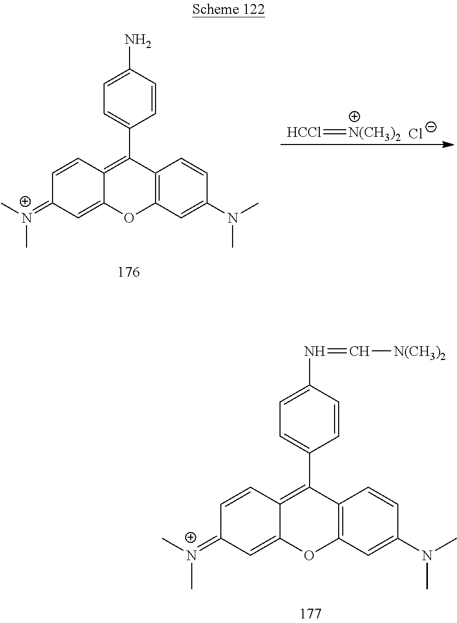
C1=CC2=C(C3=CC=C(N=C[N(CH3)2])C=C3)C3=C(OC2=CC1=[N+](C)C)C=C(N(C)C)C=C3.[HCCl]=[N(CH3)2].[Cl-].C1=CC2=C(C3=CC=C(N)C=C3)C3=C(OC2=CC1=[N+](C)C)C=C(N(C)C)C=C3
